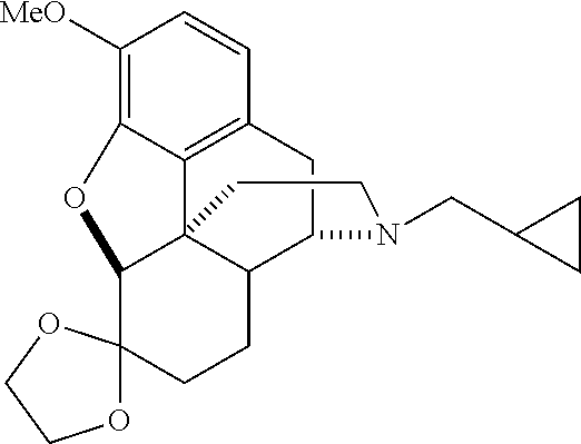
C1([MeO])=C2C3=C(C=C1)CC1C4C3(C(O2)C2(CC4)OCCO2)CCN1CC1CC1
